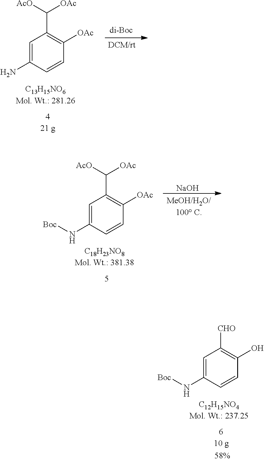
C1=C(N)C=CC([OAc])=C1C([AcO])[OAc].C1=C(N[Boc])C=CC([OAc])=C1C([AcO])[OAc].[NaOH].C1=C(N[Boc])C=CC(O)=C1[CHO]
